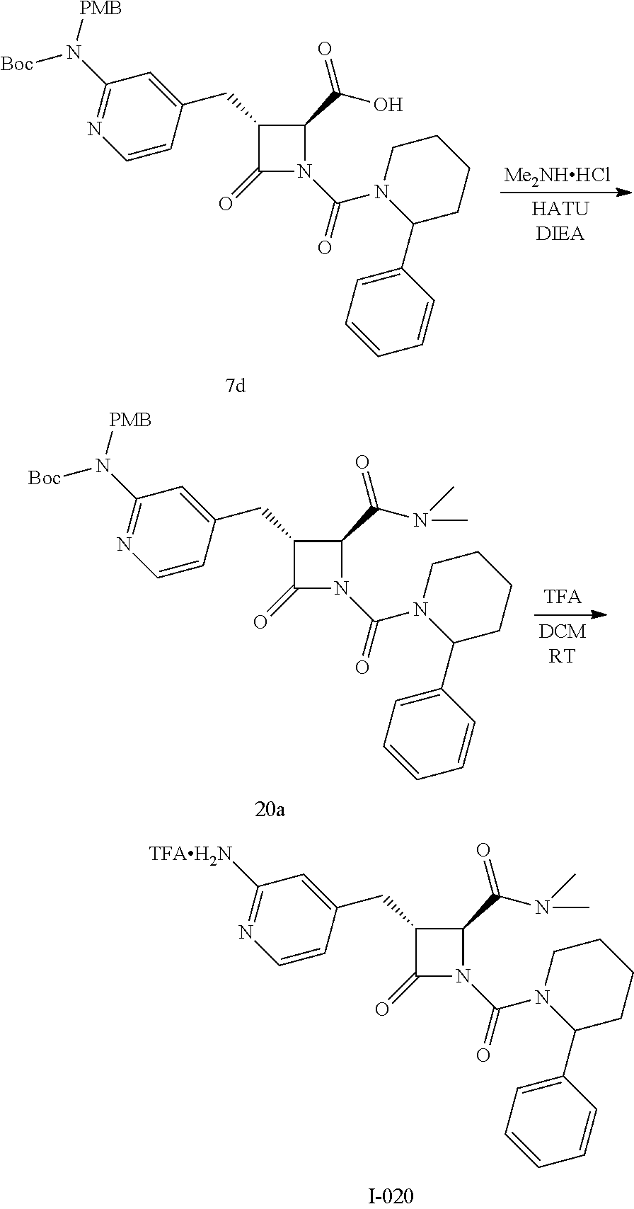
C1(CC2C(=O)N(C(N3C(C4=CC=CC=C4)CCCC3)=O)C2C(N(C)C)=O)=CC([TFAH2N])=NC=C1.[Me2NHHCl].C1(CC2C(=O)N(C(N3C(C4=CC=CC=C4)CCCC3)=O)C2C(O)=O)=CC(N([Boc])[PMB])=NC=C1.C1(CC2C(=O)N(C(N3C(C4=CC=CC=C4)CCCC3)=O)C2C(N(C)C)=O)=CC(N([Boc])[PMB])=NC=C1
